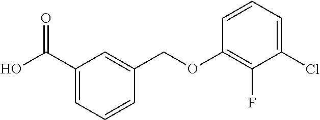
OC(C1=CC=CC(COC2=C(F)C(Cl)=CC=C2)=C1)=O
